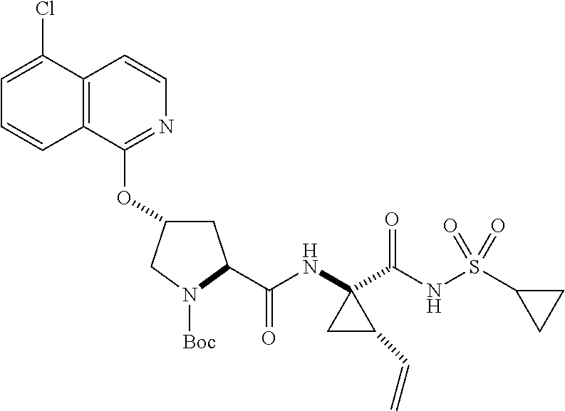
C1(Cl)=CC=CC2=C1C=CN=C2OC1CC(C(NC2(C(NS(C3CC3)(=O)=O)=O)CC2C=C)=O)N([Boc])C1
